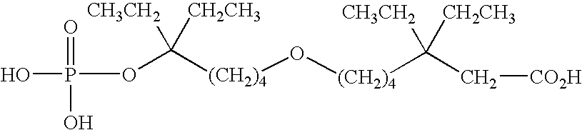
O(C([(CH2)4]O[(CH2)4]C(C[CO2H])([CH3CH2])[CH2CH3])([CH3CH2])[CH2CH3])P(O)(=O)O
